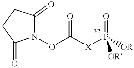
N1(OC([X]P(=O)([OR])[OR])=O)C(=O)CCC1=O
